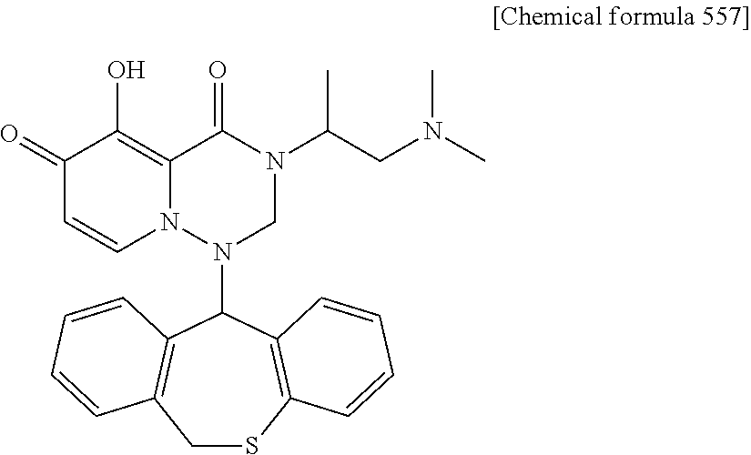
C1(=O)C=CN2C(=C1O)C(=O)N(C(CN(C)C)C)CN2C1C2=C(CSC3=C1C=CC=C3)C=CC=C2
